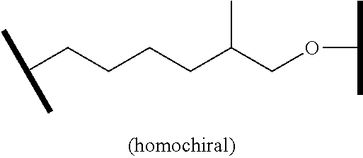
C(CCCCC(COC(C)C)C)(C)C
